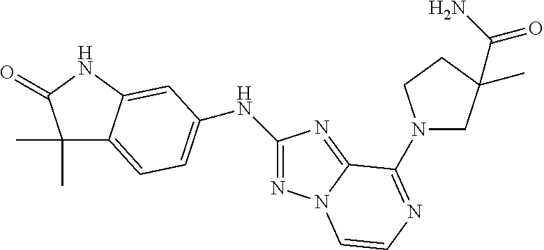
N1=C(NC2=CC=C3C(C)(C)C(=O)NC3=C2)N=C2N1C=CN=C2N1CC(C)(C(=O)N)CC1
